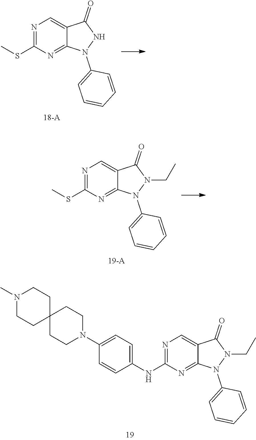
N1=C(SC)N=C2C(=C1)C(=O)NN2C1=CC=CC=C1.N1=C(SC)N=C2C(=C1)C(=O)N(CC)N2C1=CC=CC=C1.N1(C)CCC2(CC1)CCN(C1=CC=C(NC3=NC=C4C(=N3)N(C3=CC=CC=C3)N(CC)C4=O)C=C1)CC2
